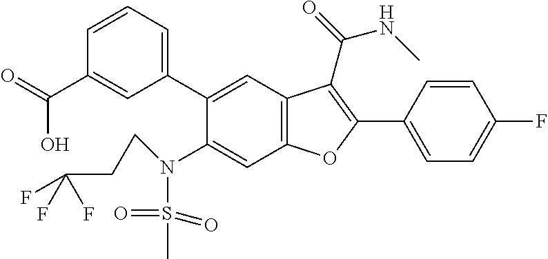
C1=CC=C(C2=CC3=C(C=C2N(S(C)(=O)=O)CCC(F)(F)F)OC(C2=CC=C(F)C=C2)=C3C(NC)=O)C=C1C(=O)O
